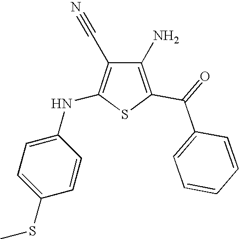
C1(N)=C(C(=O)C2=CC=CC=C2)SC(NC2=CC=C(SC)C=C2)=C1C#N
